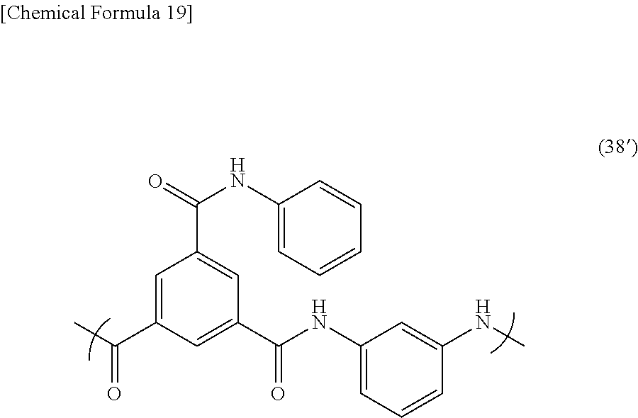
C1=C(C(=O)C)C=C(C(=O)NC2=CC=CC(NC)=C2)C=C1C(NC1=CC=CC=C1)=O
